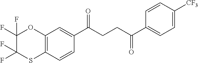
C12=C(C=CC(C(CCC(C3=CC=C([CF3])C=C3)=O)=O)=C1)SC(F)(F)C(F)(F)O2
